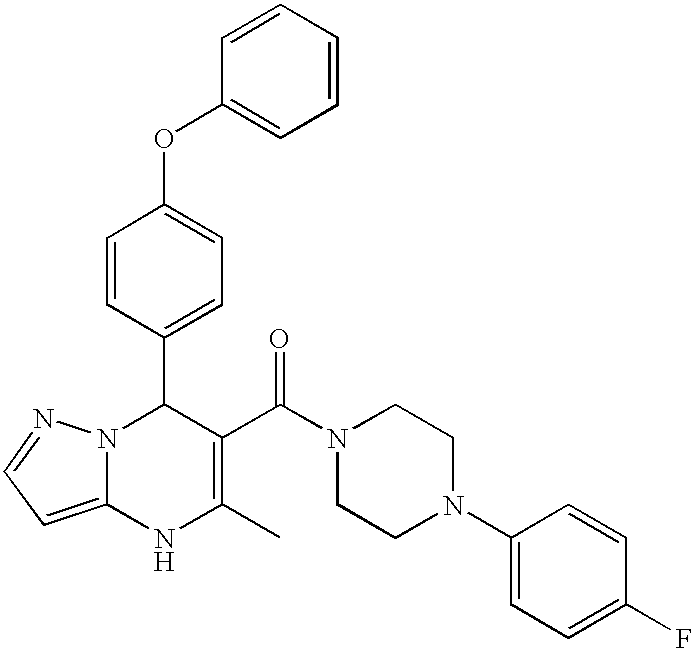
C1=CC(C2N3C(=CC=N3)NC(C)=C2C(N2CCN(C3=CC=C(F)C=C3)CC2)=O)=CC=C1OC1=CC=CC=C1
